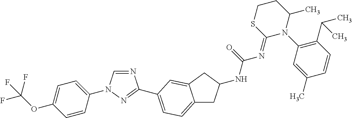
C1=CC(N2C=NC(C3=CC=C4CC(NC(=O)N=C5N(C6=C(C(C)C)C=CC(C)=C6)C(C)CCS5)CC4=C3)=N2)=CC=C1OC(F)(F)F
